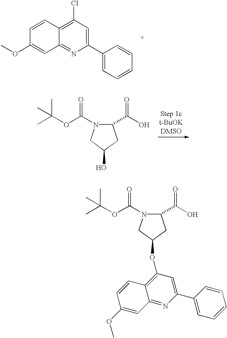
C1(Cl)=C2C(=NC(C3=CC=CC=C3)=C1)C=C(OC)C=C2.C1(C(=O)O)N(C(=O)OC(C)(C)C)CC(O)C1.C12=C(OC3CN(C(=O)OC(C)(C)C)C(C(=O)O)C3)C=C(C3=CC=CC=C3)N=C1C=C(OC)C=C2
